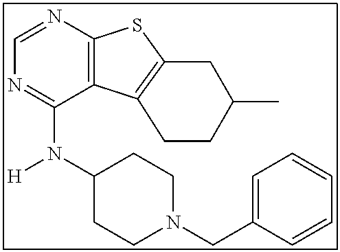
C12=C(C3=C(S1)CC(C)CC3)C(N([H])C1CCN(CC3=CC=CC=C3)CC1)=NC=N2
